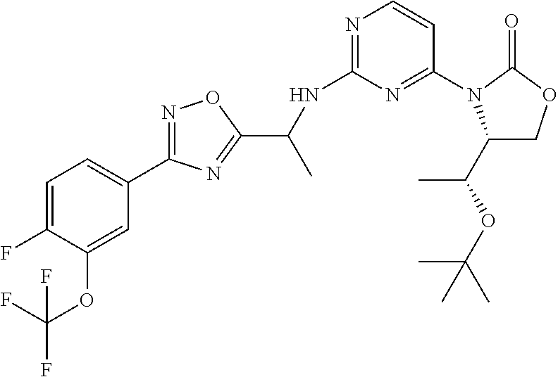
C1=C(F)C(OC(F)(F)F)=CC(C2=NOC(C(NC3=NC=CC(N4C(C(OC(C)(C)C)C)COC4=O)=N3)C)=N2)=C1
